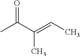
O=C(C(=CC)C)C
